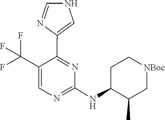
C1(NC2C(C)C[NBoc]CC2)=NC=C(C(F)(F)F)C(C2=CNC=N2)=N1
